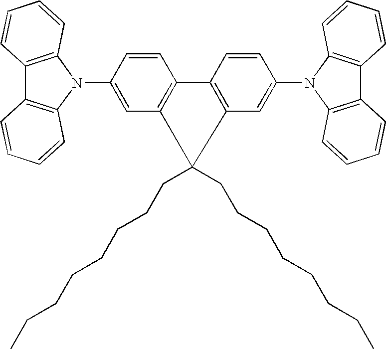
C1(N2C3=C(C4=C2C=CC=C4)C=CC=C3)=CC2=C(C=C1)C1=C(C=C(N3C4=C(C5=C3C=CC=C5)C=CC=C4)C=C1)C2(CCCCCCCC)CCCCCCCC
